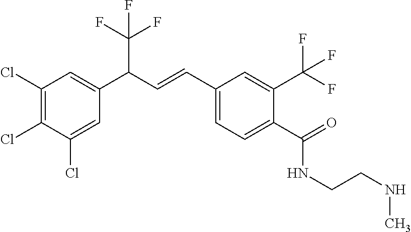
C1(Cl)=C(Cl)C(Cl)=CC(C(C=CC2=CC=C(C(=O)NCCNC)C(C(F)(F)F)=C2)C(F)(F)F)=C1
